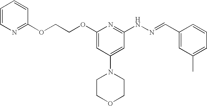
O(C1=CC(N2CCOCC2)=CC(NN=CC2=CC(C)=CC=C2)=N1)CCOC1=NC=CC=C1
